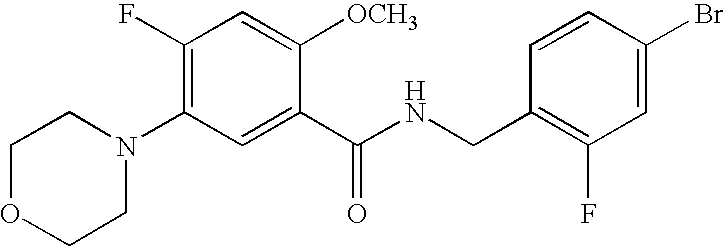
C1(F)=C(N2CCOCC2)C=C(C(NCC2=C(F)C=C(Br)C=C2)=O)C([OCH3])=C1
